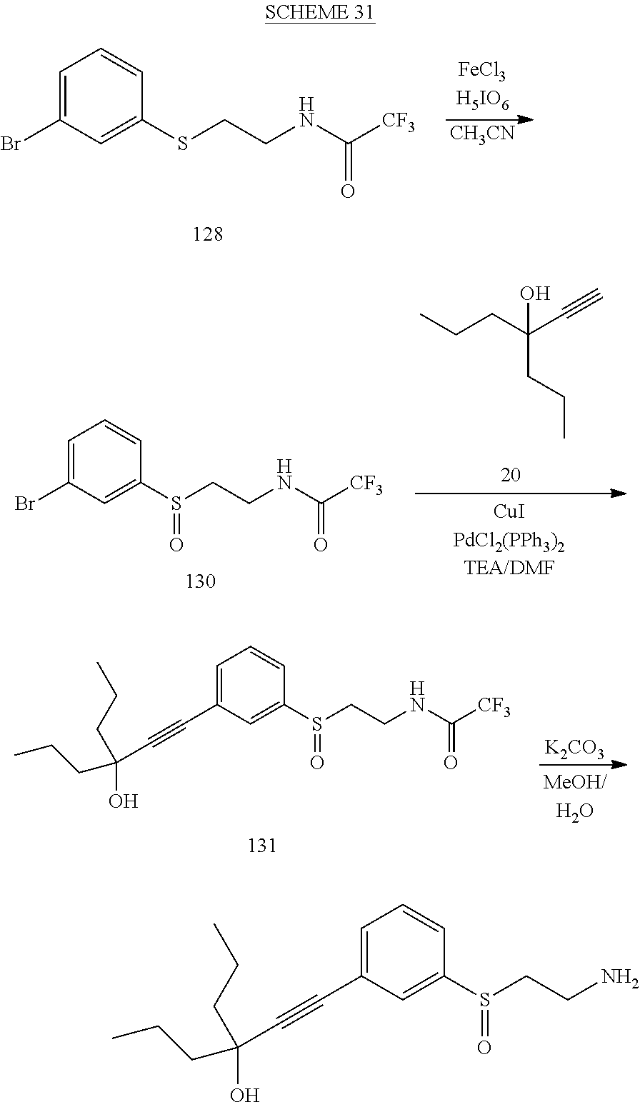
C1=C(Br)C=C(SCCNC([CF3])=O)C=C1.[CH3CN].C1=C(C#CC(O)(CCC)CCC)C=C(S(CCNC([CF3])=O)=O)C=C1.[K2CO3].C(C(CCC)(C#C)O)CC.C1=C(Br)C=C(S(CCNC([CF3])=O)=O)C=C1.C1=C(C#CC(O)(CCC)CCC)C=C(S(CCN)=O)C=C1
